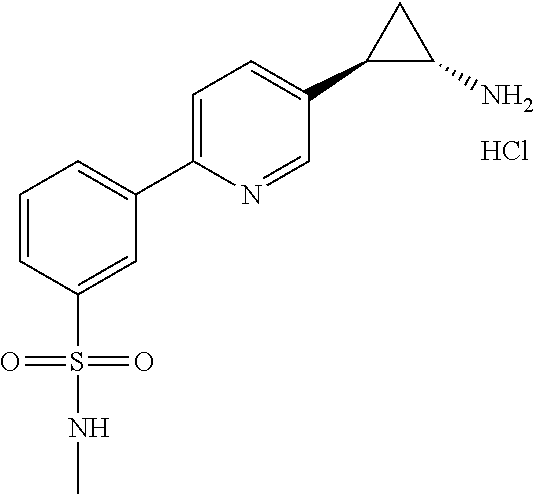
C1=CC(S(NC)(=O)=O)=CC(C2=CC=C(C3C(N)C3)C=N2)=C1.Cl
